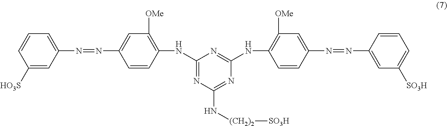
N(C1=C([OMe])C=C(N=NC2=CC=CC([HO3S])=C2)C=C1)C1=NC(N[(CH2)2][SO3H])=NC(NC2=C([OMe])C=C(N=NC3=CC([SO3H])=CC=C3)C=C2)=N1
